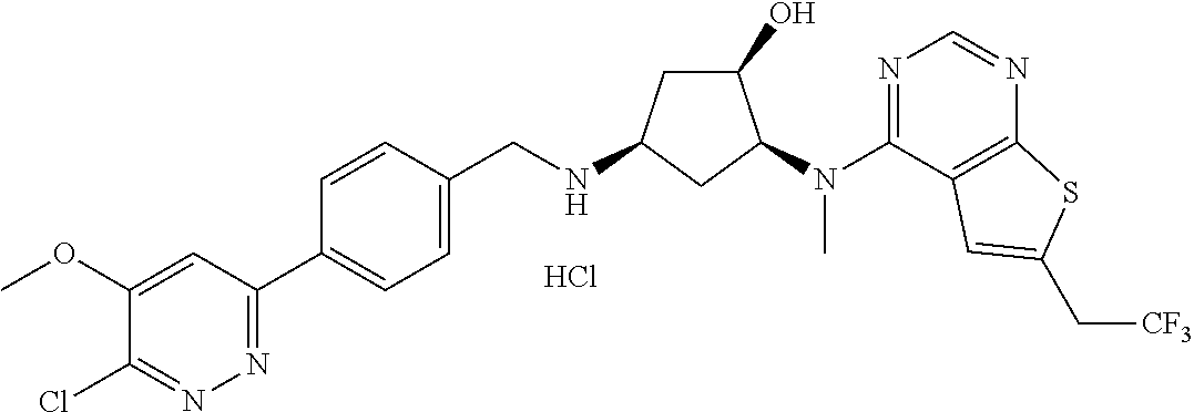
C1(C2=CC=C(CNC3CC(O)C(N(C4=NC=NC5=C4C=C(C[CF3])S5)C)C3)C=C2)=NN=C(Cl)C(OC)=C1.Cl
